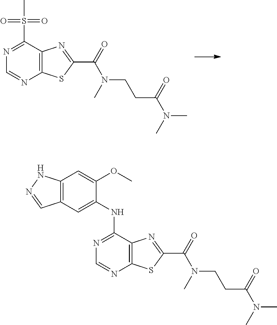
C12=C(C(S(=O)(C)=O)=NC=N1)N=C(C(=O)N(C)CCC(N(C)C)=O)S2.C12=C(C(NC3=CC4=C(C=C3OC)NN=C4)=NC=N1)N=C(C(=O)N(C)CCC(=O)N(C)C)S2
